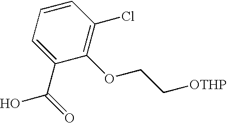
C1(Cl)=C(OCC[OTHP])C(C(=O)O)=CC=C1
